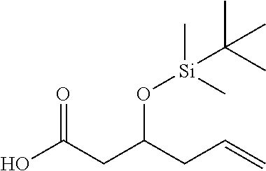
OC(CC(CC=C)O[Si](C)(C)C(C)(C)C)=O
